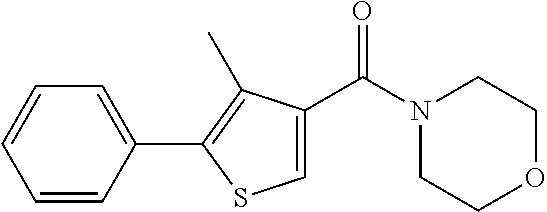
C1=CC(C2=C(C)C(C(N3CCOCC3)=O)=CS2)=CC=C1
